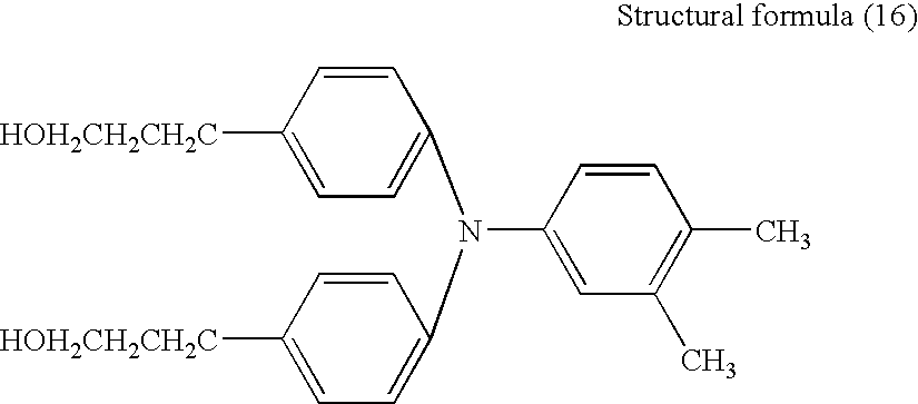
C1(N(C2=CC=C([HOH2CH2CH2C])C=C2)C2=CC(C)=C(C)C=C2)=CC=C([HOH2CH2CH2C])C=C1
